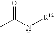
CC(N[R12])=O
